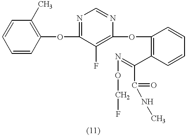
O(C1=NC=NC(OC2=C(C(=NOCF)C(=O)NC)C=CC=C2)=C1F)C1=C(C)C=CC=C1
